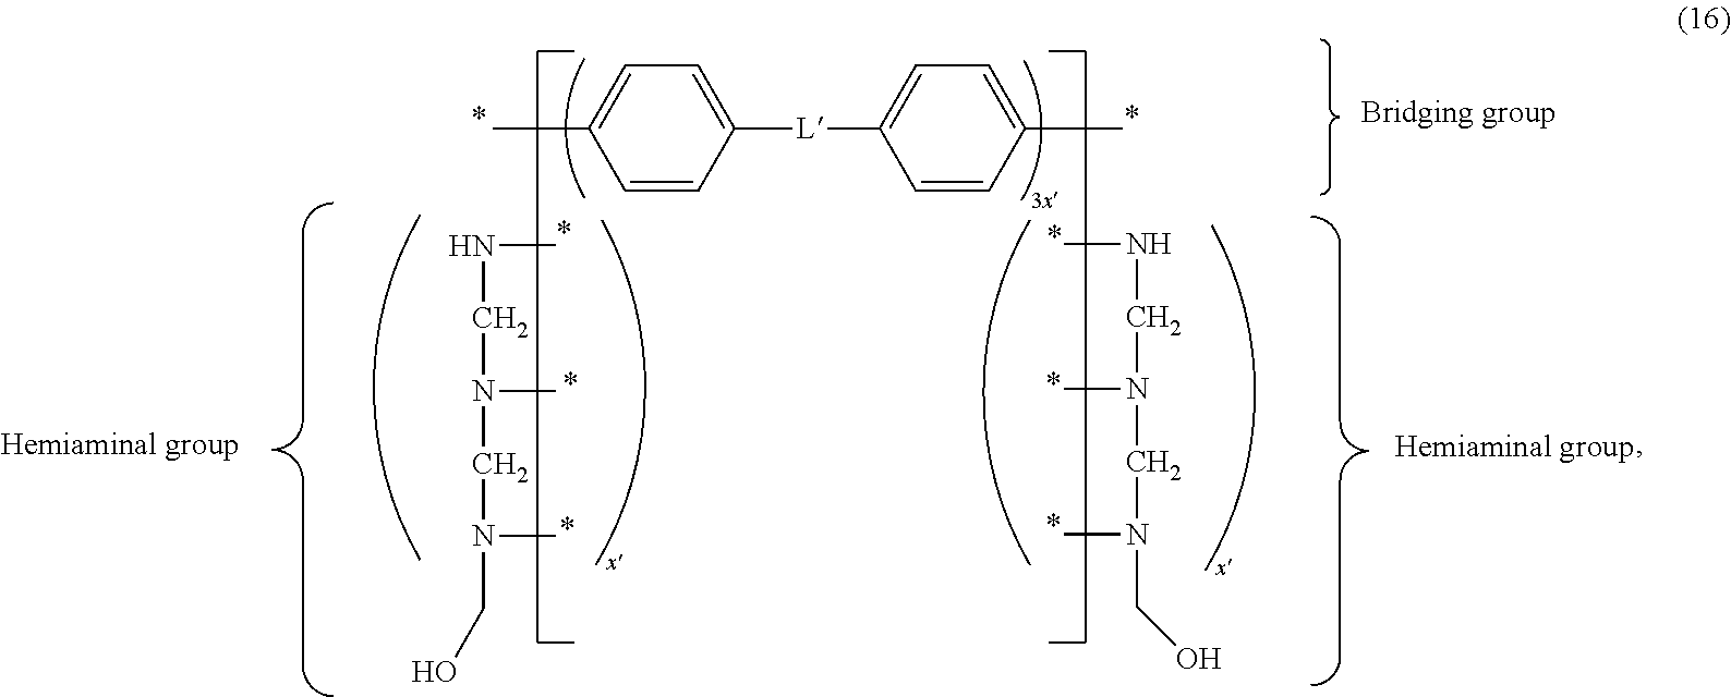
C1=CC([L]C2=CC=C(C)C=C2)=CC=C1C.N(CN(CN(CO)C)C)C.CNCN(CN(CO)C)C
